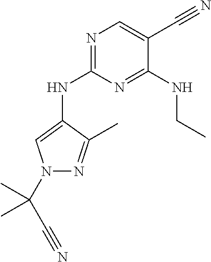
N(C1=NC=C(C#N)C(NCC)=N1)C1=CN(C(C#N)(C)C)N=C1C
